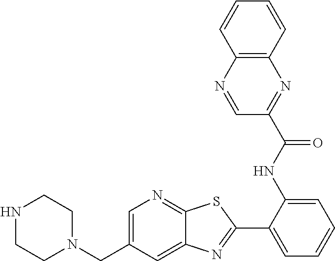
C1(C2=CC=CC=C2NC(C2=NC3=C(N=C2)C=CC=C3)=O)=NC2=CC(CN3CCNCC3)=CN=C2S1
